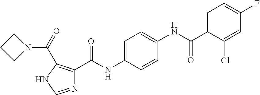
C1=C(NC(C2=C(C(=O)N3CCC3)NC=N2)=O)C=CC(NC(C2=CC=C(F)C=C2Cl)=O)=C1
